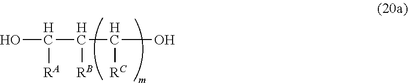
OC(C([RB])C([RC])O)[RA]
